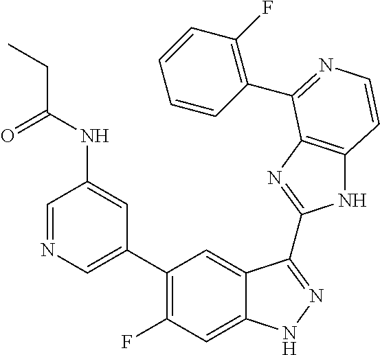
C1=C(C2=C(F)C=C3C(=C2)C(C2=NC4=C(N2)C=CN=C4C2=C(F)C=CC=C2)=NN3)C=C(NC(=O)CC)C=N1
